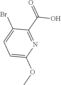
BrC1=CC=C(OC)N=C1C(=O)O
